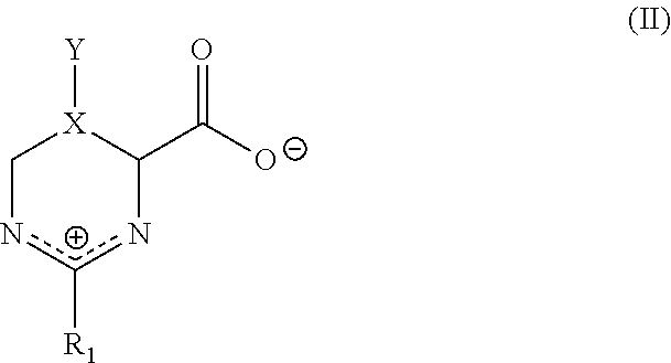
C1n[c+]([R1])nC(C(=O)[O-])[X]1[Y]
